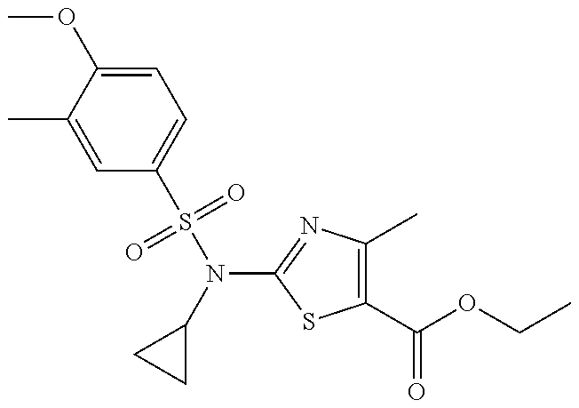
C1=C(C)C(OC)=CC=C1S(N(C1CC1)C1=NC(C)=C(C(OCC)=O)S1)(=O)=O
